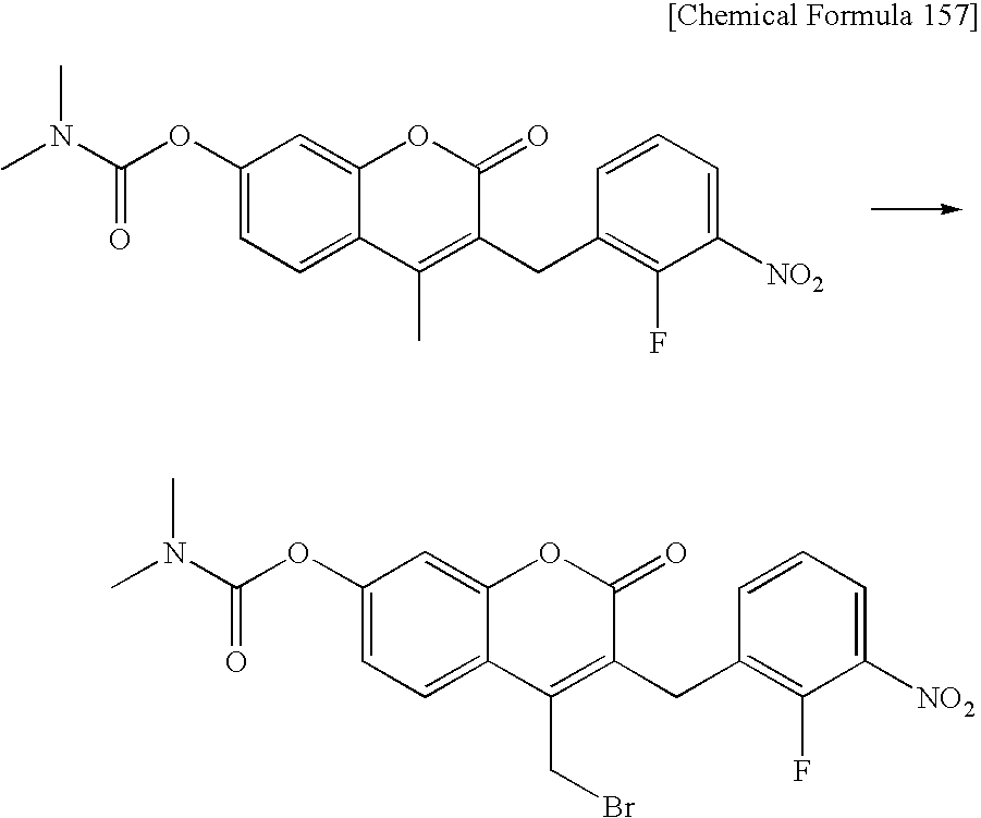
C1(OC(N(C)C)=O)=CC=C2C(=C1)OC(=O)C(CC1=C(F)C([NO2])=CC=C1)=C2C.C1(OC(N(C)C)=O)=CC=C2C(=C1)OC(=O)C(CC1=C(F)C([NO2])=CC=C1)=C2CBr
